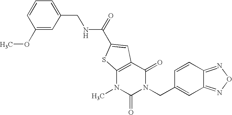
C1(OC)=CC(CNC(=O)C2=CC3=C(N(C)C(=O)N(CC4=CC5=NON=C5C=C4)C3=O)S2)=CC=C1
